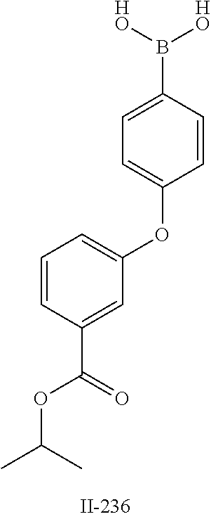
C1(OC2=CC=C(B([HO])[HO])C=C2)=CC=CC(C(OC(C)C)=O)=C1
